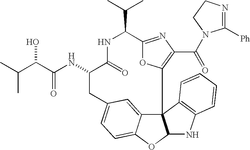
C123C4=CC(=CC=C4OC1NC1=C2C=CC=C1)CC(NC(=O)C(O)C(C)C)C(=O)NC(C(C)C)C1=NC(C(=O)N2C([Ph])=NCC2)=C3O1
